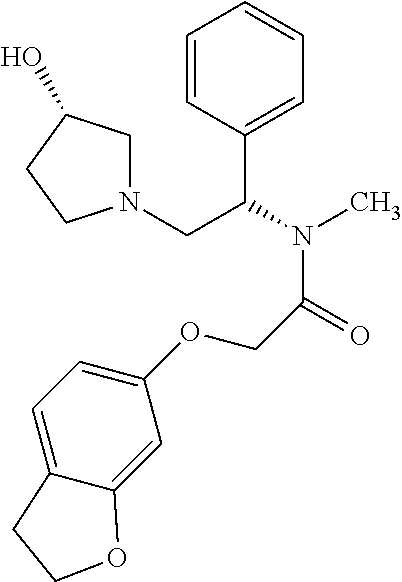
C1=CC(C(N(C)C(=O)COC2=CC=C3C(=C2)OCC3)CN2CC(O)CC2)=CC=C1
